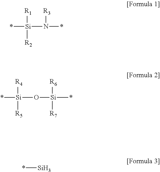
*[Si]([R1])(N([R3])*)[R2].*[Si]([R4])(O[Si]([R6])([R7])*)[R5].*[Si]
